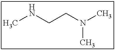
CN(CCNC)C
